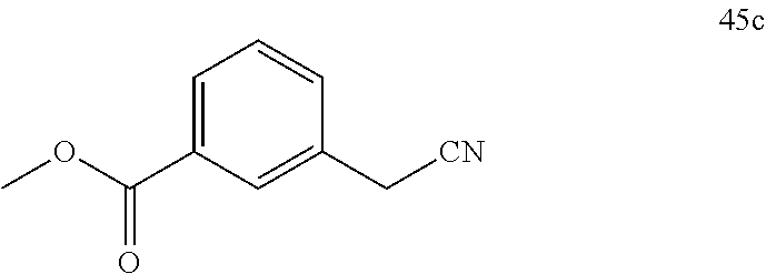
C1=C(C(OC)=O)C=C(C[CN])C=C1
